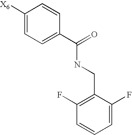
C1([X6])=CC=C(C(=O)NCC2=C(F)C=CC=C2F)C=C1
